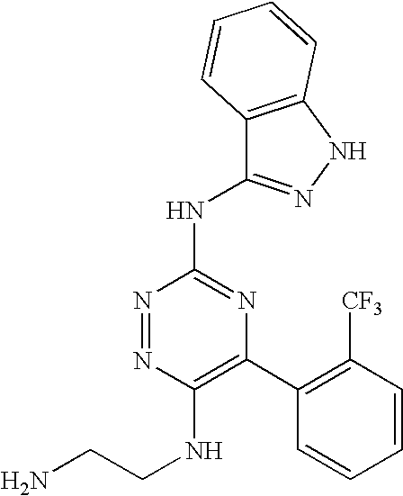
C1(NCCN)=C(C2=C([CF3])C=CC=C2)N=C(NC2=NNC3=C2C=CC=C3)N=N1
